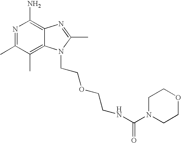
N1=C(C)C(C)=C2C(=C1N)N=C(C)N2CCOCCNC(N1CCOCC1)=O
